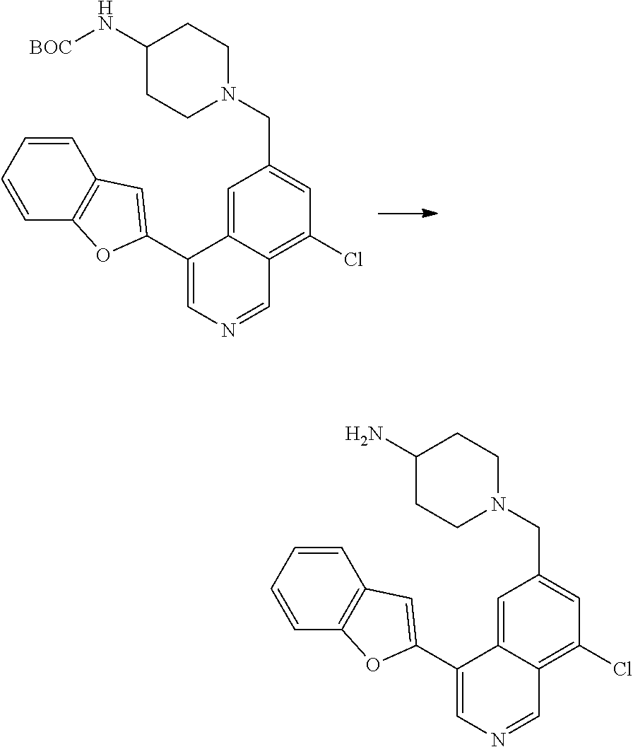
C1=C2C(=C(Cl)C=C1CN1CCC(N[BOC])CC1)C=NC=C2C1=CC2=C(C=CC=C2)O1.C1=C2C(=C(Cl)C=C1CN1CCC(N)CC1)C=NC=C2C1=CC2=C(C=CC=C2)O1
